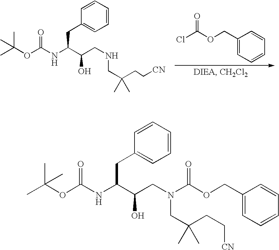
CC(OC(NC(C(CNCC(CC[CN])(C)C)O)CC1=CC=CC=C1)=O)(C)C.ClC(OCC1=CC=CC=C1)=O.CC(OC(NC(C(CN(CC(CC[CN])(C)C)C(OCC1=CC=CC=C1)=O)O)CC1=CC=CC=C1)=O)(C)C
